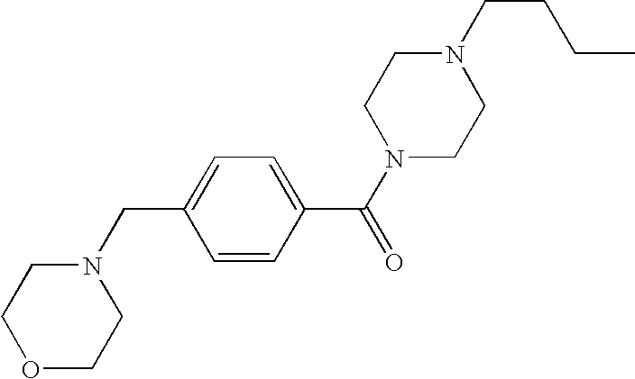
N1(CCCC)CCN(C(C2=CC=C(CN3CCOCC3)C=C2)=O)CC1
